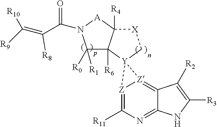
[Z]12=C([R11])N=C3C(=[Z]1[Y]21C2([R6])C([R0])([R1])N(C(C(=C([R9])[R10])[R8])=O)[A]C2([R4])[X]C1)C([R2])=C([R3])N3
